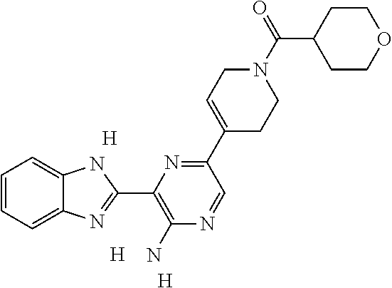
[H].[H].[H].C1=CC=C2C(=C1)NC(C1=C(N)N=CC(C3=CCN(C(=O)C4CCOCC4)CC3)=N1)=N2
